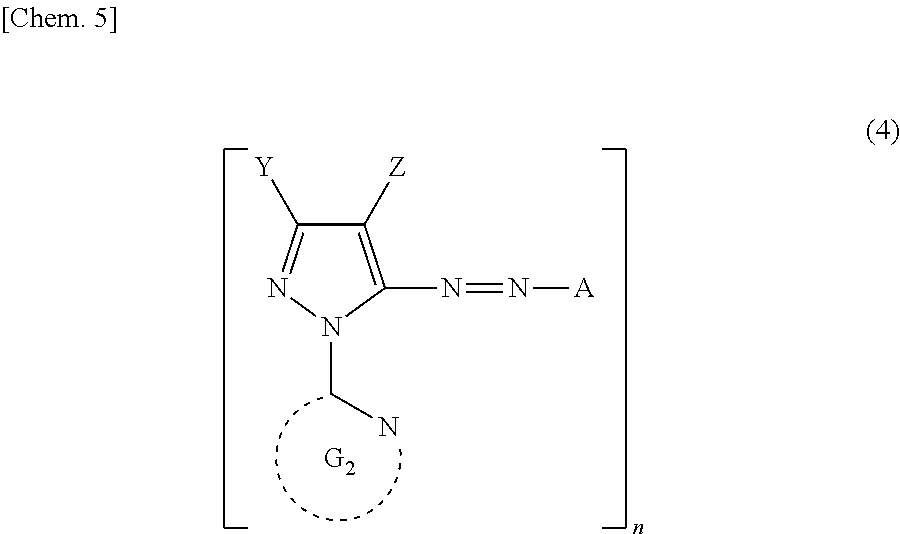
C(N)N1N=C([Y])C([Z])=C1N=N[A]
